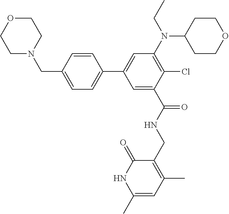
O1CCN(CC2=CC=C(C3=CC(N(C4CCOCC4)CC)=C(Cl)C(C(=O)NCC4=C(C)C=C(C)NC4=O)=C3)C=C2)CC1
